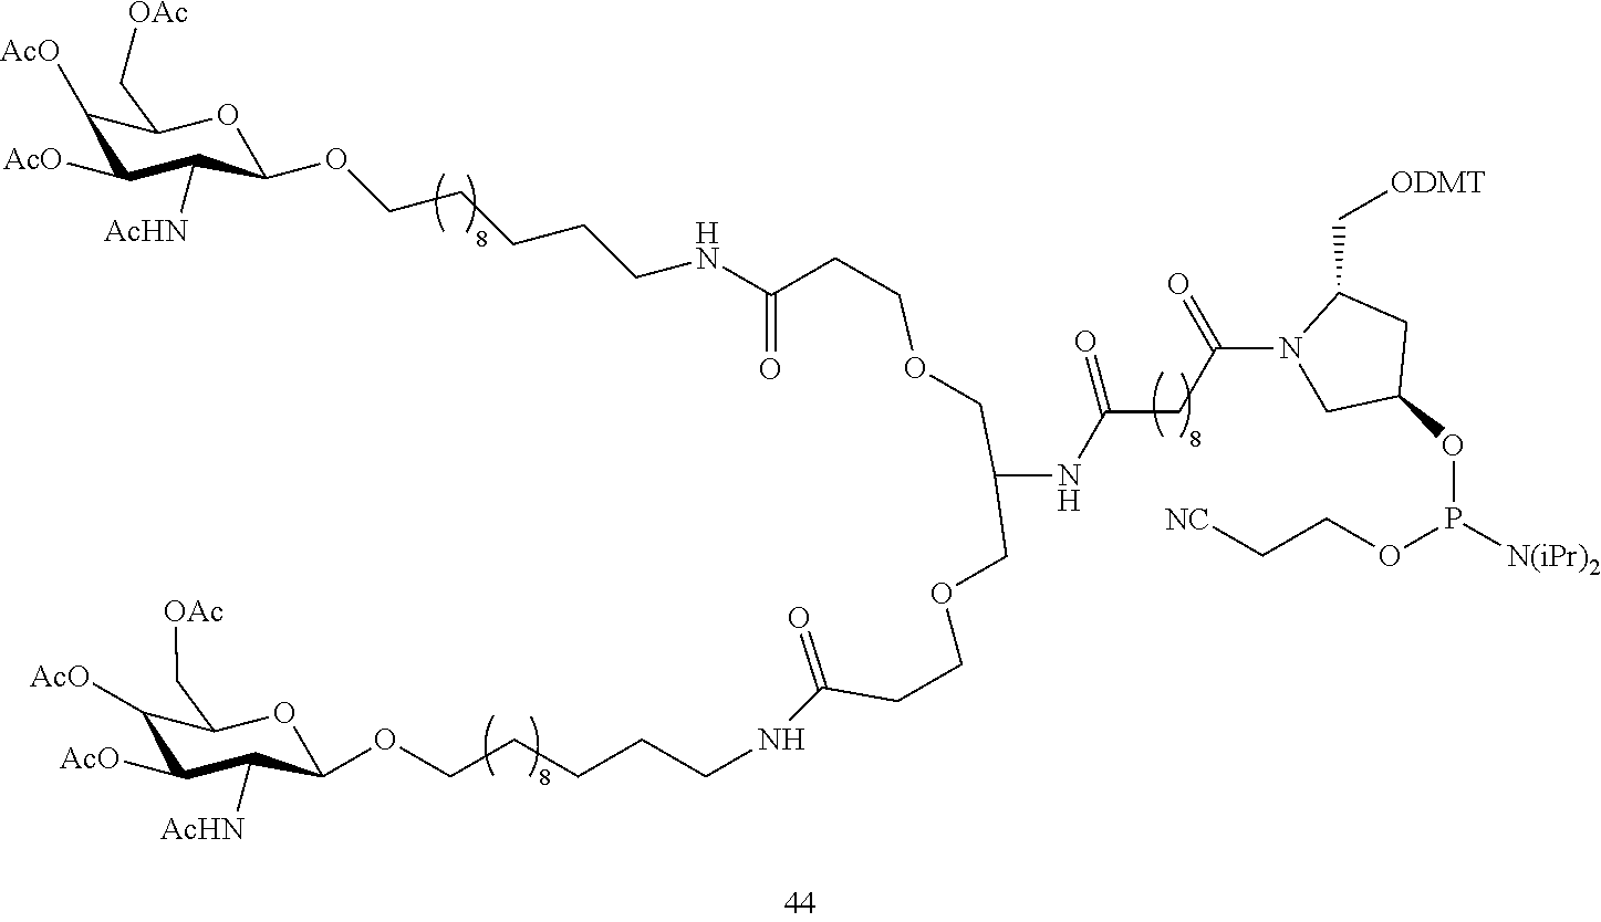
C1([AcO])C([AcO])C([AcHN])C(OCCCCCNC(=O)CCOCC(COCCC(NCCCCCOC2C([AcHN])C([AcO])C([AcO])C(C[OAc])O2)=O)NC(CC(N2CC(OP([N(iPr)2])OCC[NC])CC2C[ODMT])=O)=O)OC1C[OAc]
